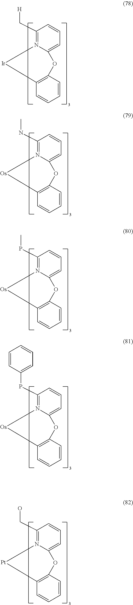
C1(NC)=N2C(=CC=C1)OC1=C(C=CC=C1)[Os]2.C1(PC)=N2C(=CC=C1)OC1=C(C=CC=C1)[Os]2.C1(PC2=CC=CC=C2)=N2C(=CC=C1)OC1=C(C=CC=C1)[Os]2.C1(CO)=N2C(=CC=C1)OC1=C(C=CC=C1)[Pt]2.C1(C[H])=N2C(=CC=C1)OC1=C(C=CC=C1)[Ir]2
